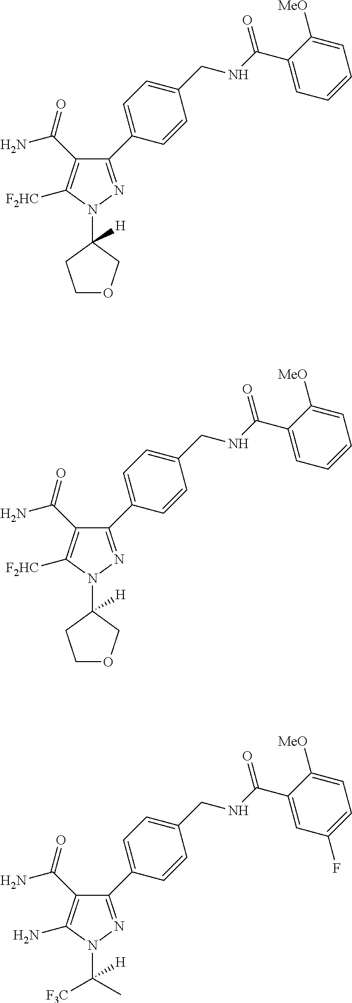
N1(C2([H])CCOC2)N=C(C2=CC=C(CNC(C3=CC=CC=C3[MeO])=O)C=C2)C(C(N)=O)=C1[F2HC].N1(C2([H])CCOC2)N=C(C2=CC=C(CNC(C3=CC=CC=C3[MeO])=O)C=C2)C(C(N)=O)=C1[F2HC].N1(C(C)([F3C])[H])N=C(C2=CC=C(CNC(C3=CC(F)=CC=C3[MeO])=O)C=C2)C(C(N)=O)=C1N
